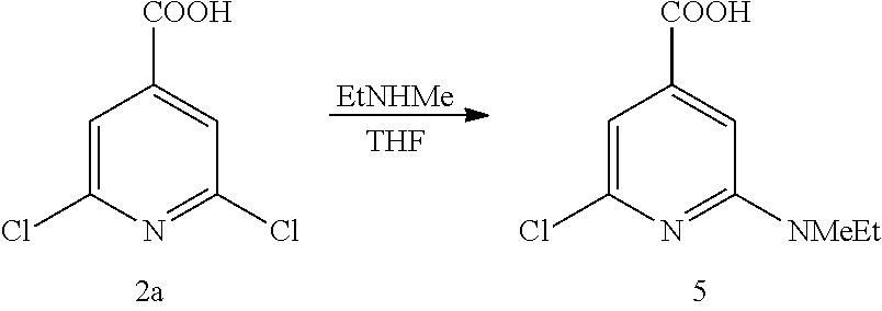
[EtNHMe].[THF].C1=C(Cl)N=C(Cl)C=C1[COOH].C1=C(Cl)N=C([NMeEt])C=C1[COOH]
